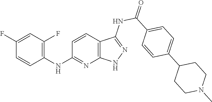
C1(F)=CC(F)=C(NC2=NC3=C(C=C2)C(NC(=O)C2=CC=C(C4CCN(C)CC4)C=C2)=NN3)C=C1
